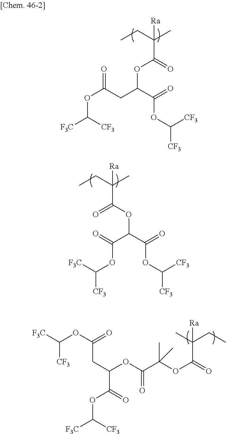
C(OC(CC(OC([F3C])[CF3])=O)C(=O)OC([CF3])[CF3])(C(C)(CC)[Ra])=O.C(=O)(C(C)(CC)[Ra])OC(C(OC([F3C])[CF3])=O)C(OC([CF3])[CF3])=O.C(C(=O)OC([F3C])[CF3])(OC(=O)C(OC(C(C)(CC)[Ra])=O)(C)C)CC(=O)OC([F3C])[CF3]
